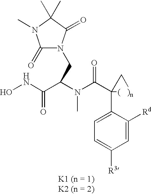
ONC(C(N(C(C1(C2=CC=C([R3])C=C2[Rd])[(   )n]C1)=O)C)CN1C(=O)N(C)C(C)(C)C1=O)=O
